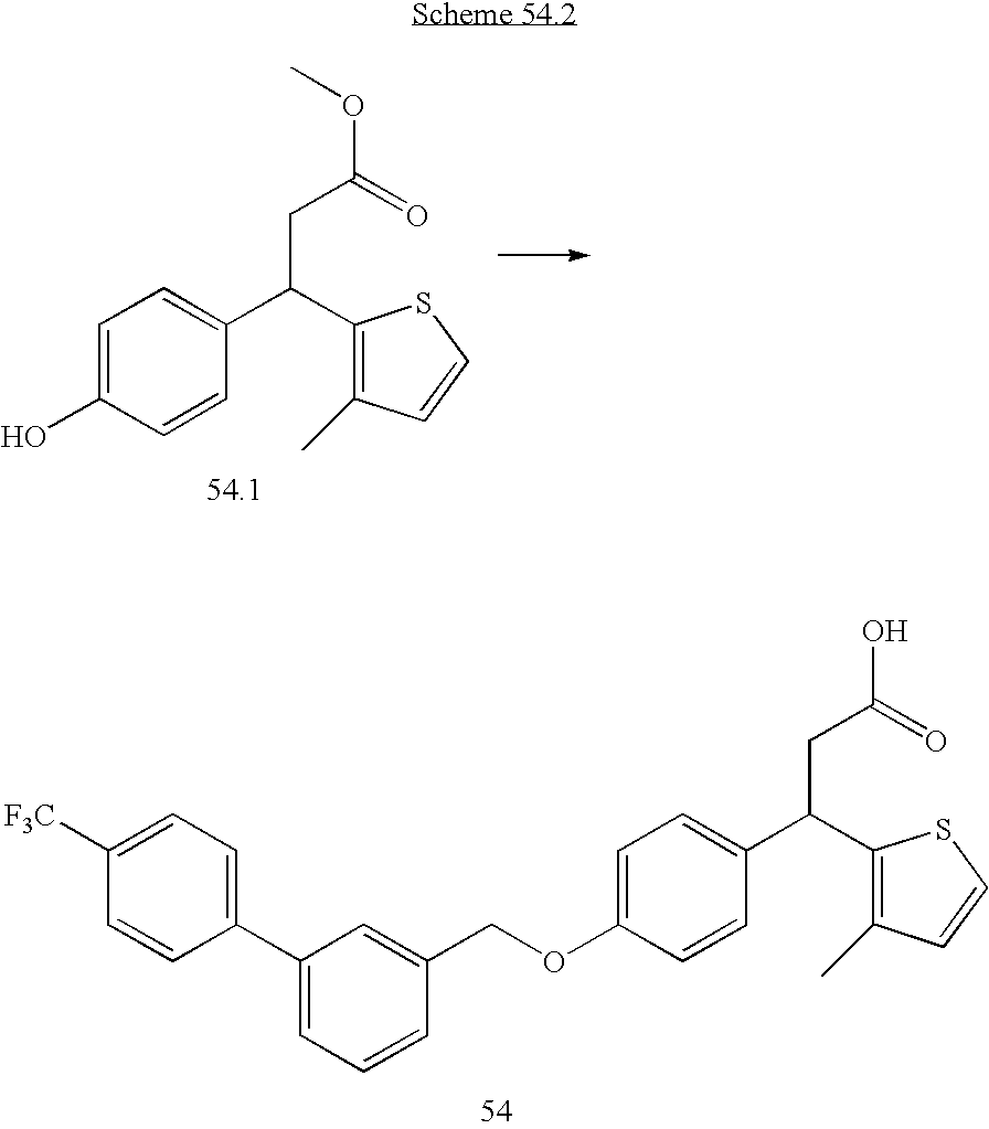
C1=C(O)C=CC(C(CC(OC)=O)C2=C(C)C=CS2)=C1.C1=C(OCC2=CC(C3=CC=C([F3C])C=C3)=CC=C2)C=CC(C(CC(O)=O)C2=C(C)C=CS2)=C1
